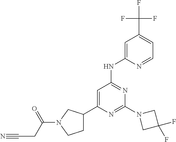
N1=C(N2CC(F)(F)C2)N=C(NC2=CC(C(F)(F)F)=CC=N2)C=C1C1CCN(C(CC#N)=O)C1
